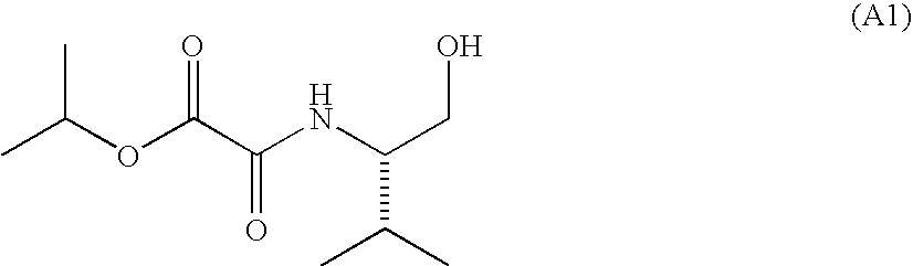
CC(OC(C(NC(CO)C(C)C)=O)=O)C
